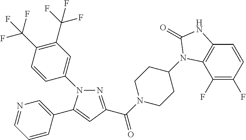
N1(C2=CC(C(F)(F)F)=C(C(F)(F)F)C=C2)N=C(C(N2CCC(N3C4=C(C=CC(F)=C4F)NC3=O)CC2)=O)C=C1C1=CN=CC=C1
